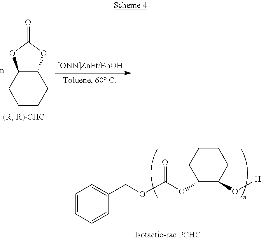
C1=CC=CC(COC(=O)OC2C(O[H])CCCC2)=C1.C12C(OC(=O)O1)CCCC2
